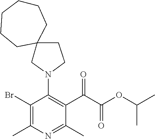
BrC1=C(C)N=C(C)C(C(C(OC(C)C)=O)=O)=C1N1CCC2(C1)CCCCCC2
